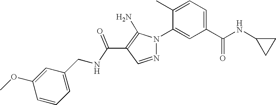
C(C1=C(N)N(C2=CC(C(NC3CC3)=O)=CC=C2C)N=C1)(=O)NCC1=CC=CC(OC)=C1
